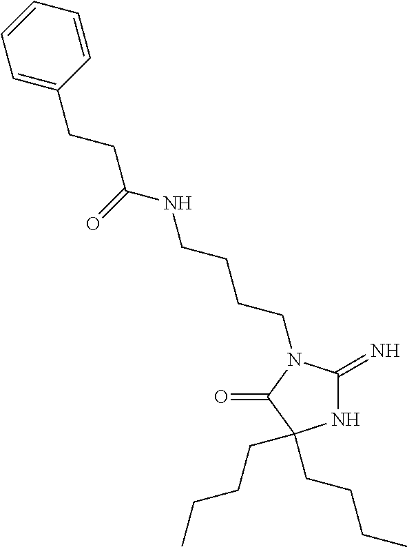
N1C(=N)N(CCCCNC(CCC2=CC=CC=C2)=O)C(=O)C1(CCCC)CCCC
